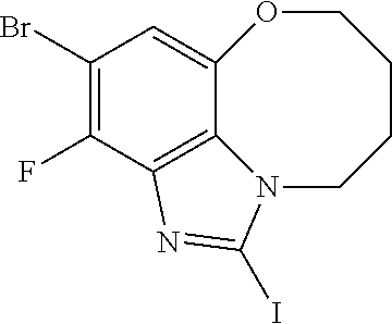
C1(Br)=C(F)C2=C3C(=C1)OCCCCN3C(I)=N2
